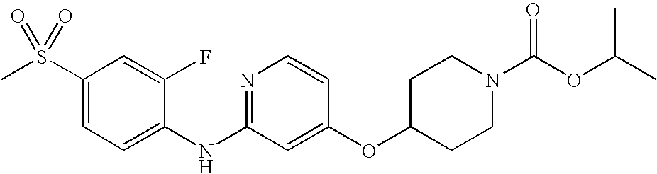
C1(S(C)(=O)=O)=CC=C(NC2=NC=CC(OC3CCN(C(OC(C)C)=O)CC3)=C2)C(F)=C1
